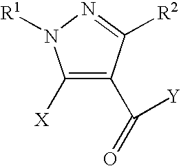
C1([X])=C(C(=O)[Y])C([R2])=NN1[R1]
